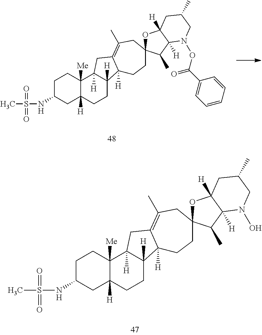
C1C(NS(C)(=O)=O)CC2([H])C([Me])(C1)C1([H])C([H])(CC2)C2([H])C(=C(C)CC3(CC2)OC2([H])C([H])(C3C)N(OC(C3=CC=CC=C3)=O)CC(C)C2)C1.C1C(NS(C)(=O)=O)CC2([H])C([Me])(C1)C1([H])C([H])(CC2)C2([H])C(=C(C)CC3(CC2)OC2([H])C([H])(C3C)N(O)CC(C)C2)C1
